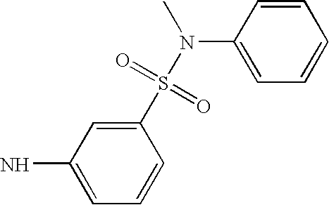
C1=CC(N(S(=O)(=O)C2=CC(N)=CC=C2)C)=CC=C1
